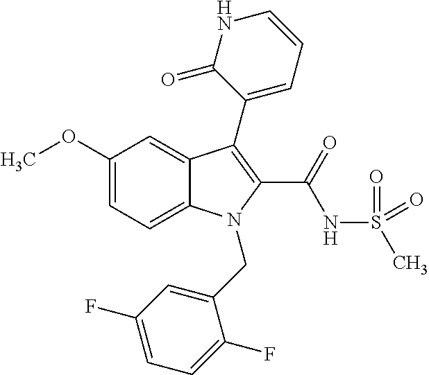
C1(OC)=CC=C2C(=C1)C(C1=CC=CNC1=O)=C(C(NS(C)(=O)=O)=O)N2CC1=CC(F)=CC=C1F
